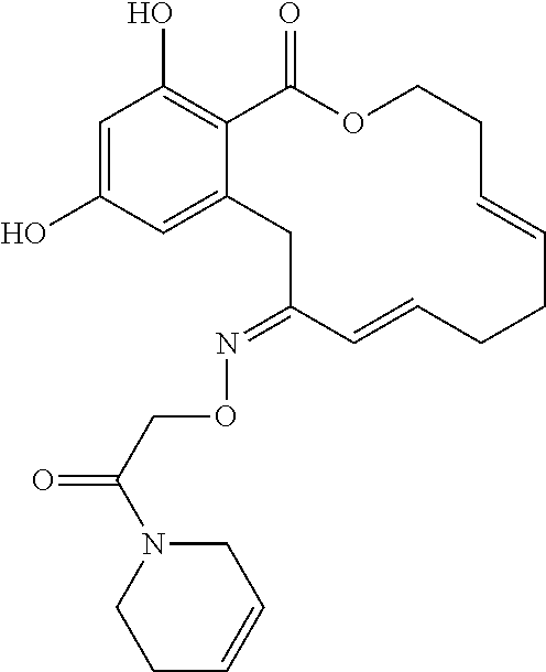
C1=C(O)C=C2C(=C1O)C(=O)OCCC=CCCC=CC(=NOCC(=O)N1CCC=CC1)C2
